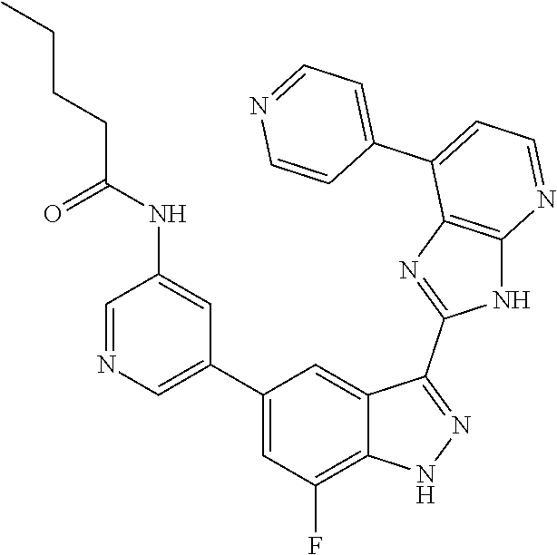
C1=NC=C(C2=CC(F)=C3C(=C2)C(C2=NC4=C(N2)N=CC=C4C2=CC=NC=C2)=NN3)C=C1NC(CCCC)=O
